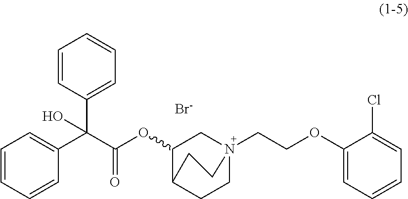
[Br-].C1=CC(C(C(OC2CN3(CCOC4=CC=CC=C4Cl)CCC2CC3)=O)(C2=CC=CC=C2)O)=CC=C1
